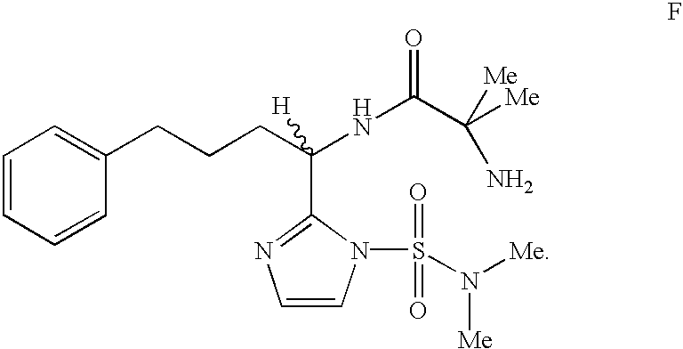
C1=CC=CC(CCCC(NC(C([Me])([Me])N)=O)(C2=NC=CN2S(=O)(=O)N([Me])[Me])[H])=C1
